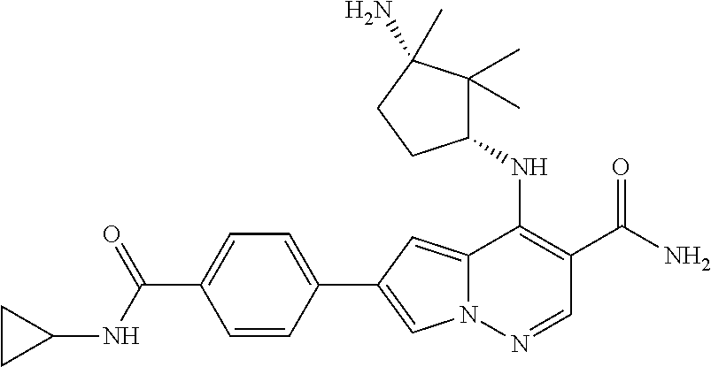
N12C(=CC(C3=CC=C(C(NC4CC4)=O)C=C3)=C1)C(NC1C(C)(C)C(N)(C)CC1)=C(C(N)=O)C=N2
